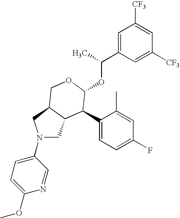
C1(C2C(OC(C3=CC([CF3])=CC([CF3])=C3)C)OCC3C2CN(C2=CC=C(OC)N=C2)C3)=CC=C(F)C=C1C
